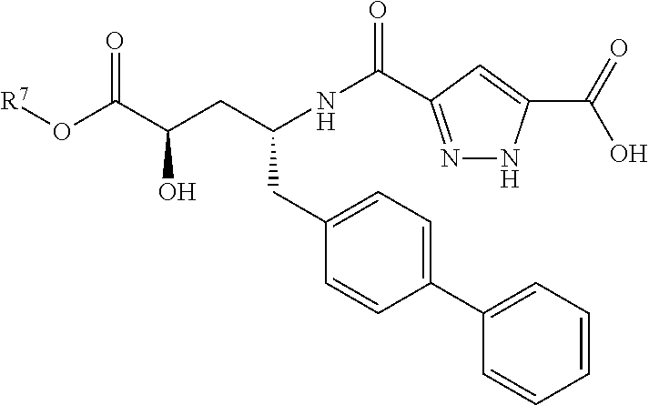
C(CC1=CC=C(C2=CC=CC=C2)C=C1)(CC(C(O[R7])=O)O)NC(=O)C1=NNC(C(=O)O)=C1
